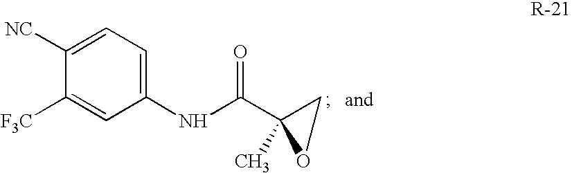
N(C(C1(C)CO1)=O)C1=CC=C([NC])C([F3C])=C1
